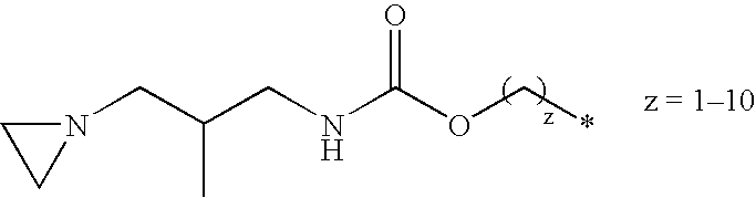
N1(CC(CNC(OC*)=O)C)CC1
